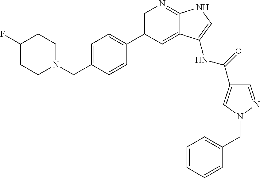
C1=C(C2=CC=C(CN3CCC(F)CC3)C=C2)C=C2C(=N1)NC=C2NC(=O)C1=CN(CC2=CC=CC=C2)N=C1
